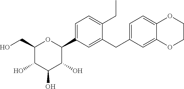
C1=C(CC2=CC=C3C(=C2)OCCO3)C(CC)=CC=C1C1OC(CO)C(O)C(O)C1O
